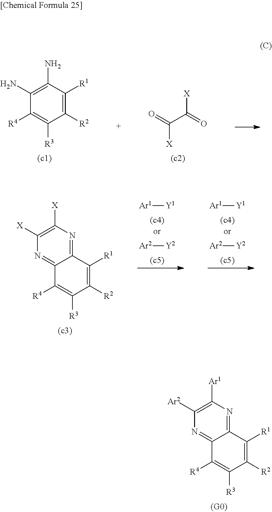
C1([R2])=C([R1])C(N)=C(N)C([R4])=C1[R3].[X]C(=O)C(=O)[X].C1([R2])=C([R1])C2=NC([X])=C([X])N=C2C([R4])=C1[R3].[Ar1][Y1].[Ar2][Y2].[Ar1][Y1].[Ar2][Y2].C1([R2])=C([R1])C2=NC([Ar1])=C([Ar2])N=C2C([R4])=C1[R3]
